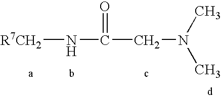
[R7CH2]NC(CN(C)C)=O
